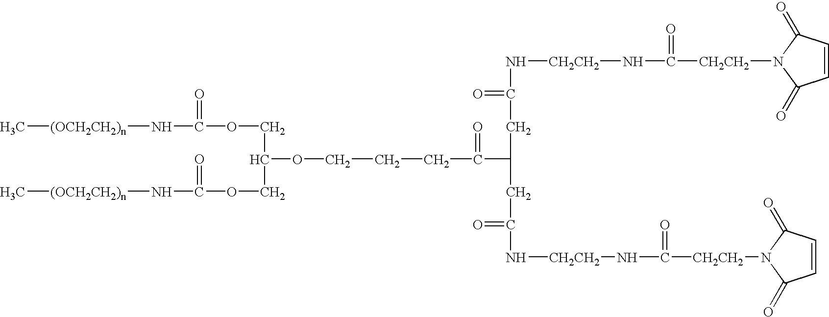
C1=CC(=O)N([CH2CH2]C(N[CH2CH2]NC(CC(C(=O)CCCOC(COC(=O)N[(OCH2CH2)n]C)COC(=O)N[(OCH2CH2)n]C)CC(=O)N[CH2CH2]NC([CH2CH2]N2C(=O)C=CC2=O)=O)=O)=O)C1=O
